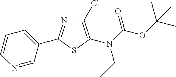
N1=CC(C2=NC(Cl)=C(N(C(OC(C)(C)C)=O)CC)S2)=CC=C1
